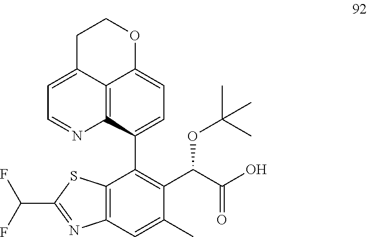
C12=C3C(C4=C(C(C(O)=O)OC(C)(C)C)C(C)=CC5=C4SC(C(F)F)=N5)=CC=C1OCCC2=CC=N3
